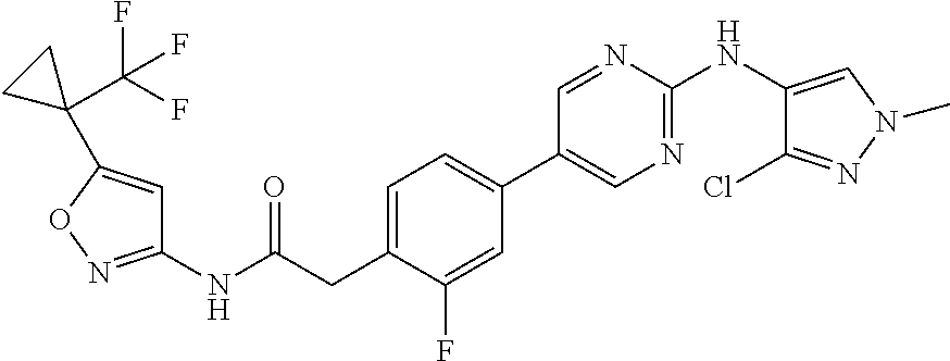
C1=C(CC(NC2=NOC(C3(C(F)(F)F)CC3)=C2)=O)C(F)=CC(C2=CN=C(NC3=CN(C)N=C3Cl)N=C2)=C1
